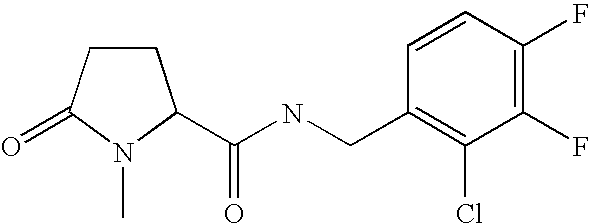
C(NCC1=C(Cl)C(F)=C(F)C=C1)(=O)C1CCC(=O)N1C
